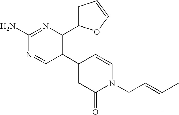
C1(C2=C(C3=CC=CO3)N=C(N)N=C2)=CC(=O)N(CC=C(C)C)C=C1
